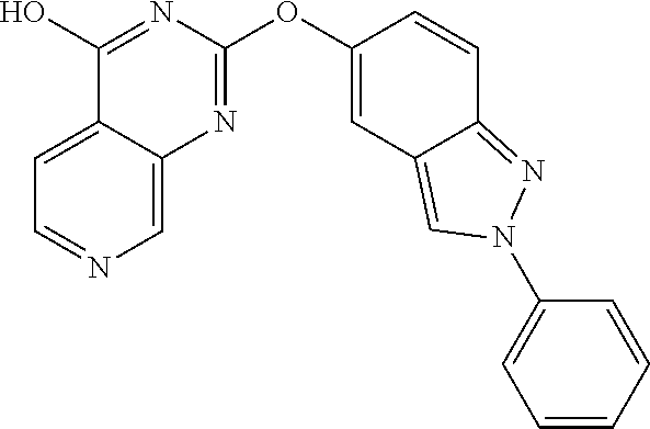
C12=CC=NC=C1N=C(OC1=CC3=CN(C4=CC=CC=C4)N=C3C=C1)N=C2O
